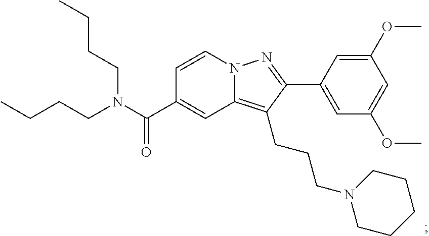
N12C(=C(CCCN3CCCCC3)C(C3=CC(OC)=CC(OC)=C3)=N1)C=C(C(N(CCCC)CCCC)=O)C=C2
